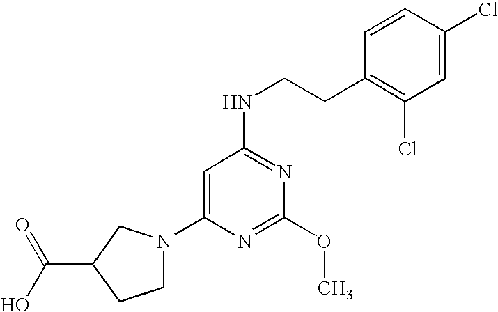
C(C1CCN(C2=CC(NCCC3=C(Cl)C=C(Cl)C=C3)=NC(OC)=N2)C1)(=O)O
